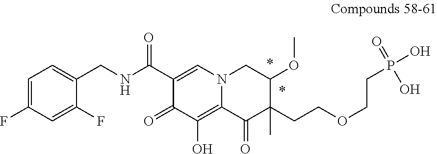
C1=C(F)C=C(F)C(CNC(C2=CN3C(=C(O)C2=O)C(=O)C(C)(CCOCCP(O)(=O)O)C(OC)C3)=O)=C1
